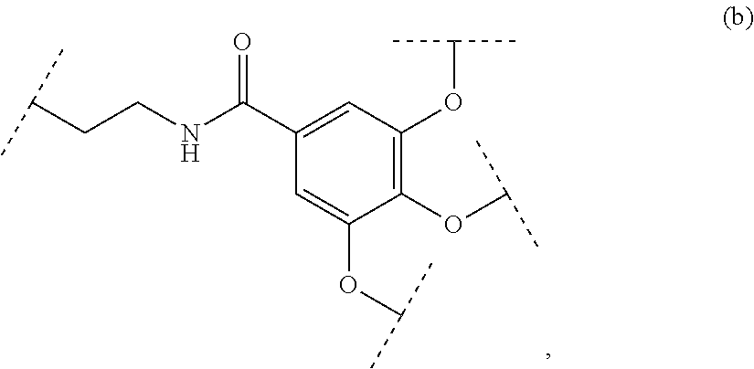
C1(C(NCCC(C)C)=O)=CC(OC(C)C)=C(OC(C)C)C(OC(C)C)=C1
